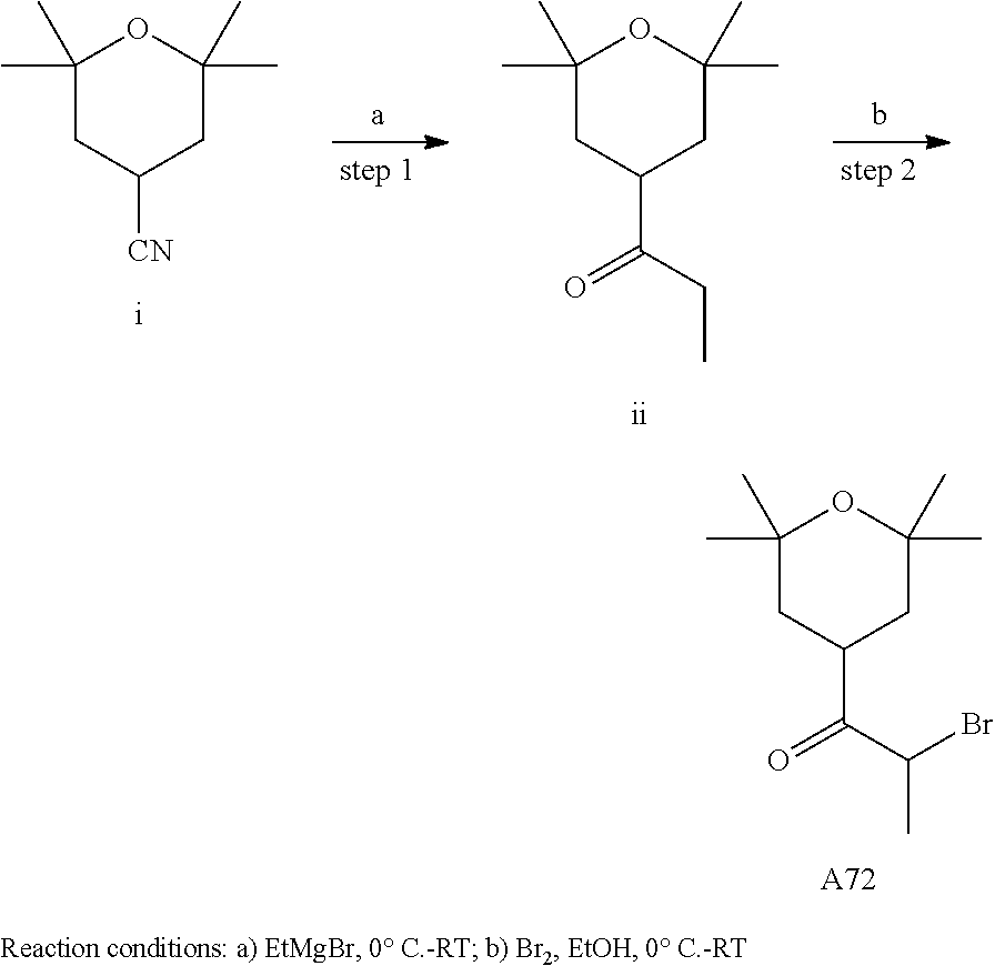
C1(C)(C)CC([CN])CC(C)(C)O1.C1(C)(C)CC(C(CC)=O)CC(C)(C)O1.C1(C)(C)CC(C(C(C)Br)=O)CC(C)(C)O1.[A72]
